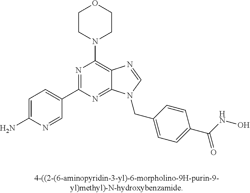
C1(N)=CC=C(C2=NC(N3CCOCC3)=C3C(=N2)N(CC2=CC=C(C(NO)=O)C=C2)C=N3)C=N1
